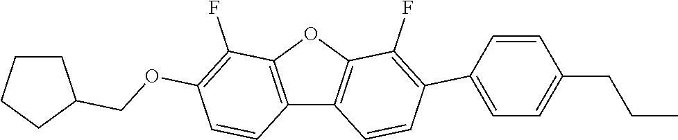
C12=C(OC3=C1C=CC(C1=CC=C(CCC)C=C1)=C3F)C(F)=C(OCC1CCCC1)C=C2
